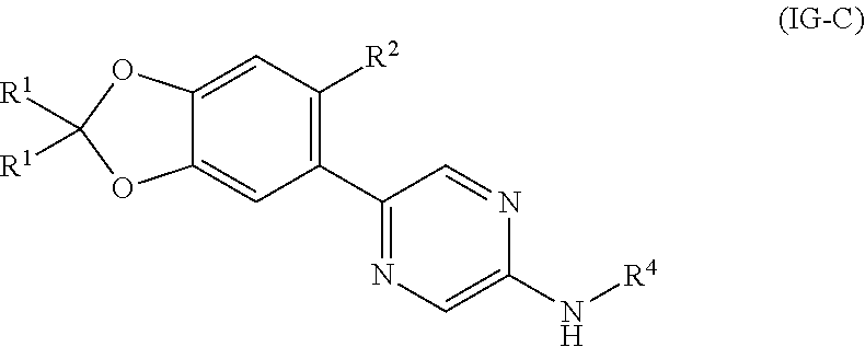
C12=CC(C3=NC=C(N[R4])N=C3)=C([R2])C=C1OC([R1])([R1])O2
